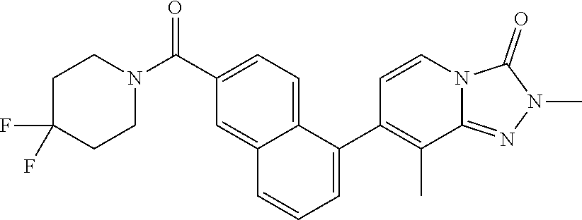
N1(C)N=C2C(C)=C(C3=CC=CC4=CC(C(N5CCC(F)(F)CC5)=O)=CC=C34)C=CN2C1=O
